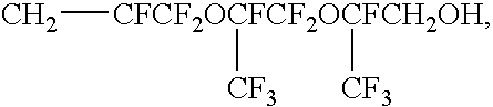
C[CFCF2OCFCF2OCFCH2OH]([CF3])[CF3]
